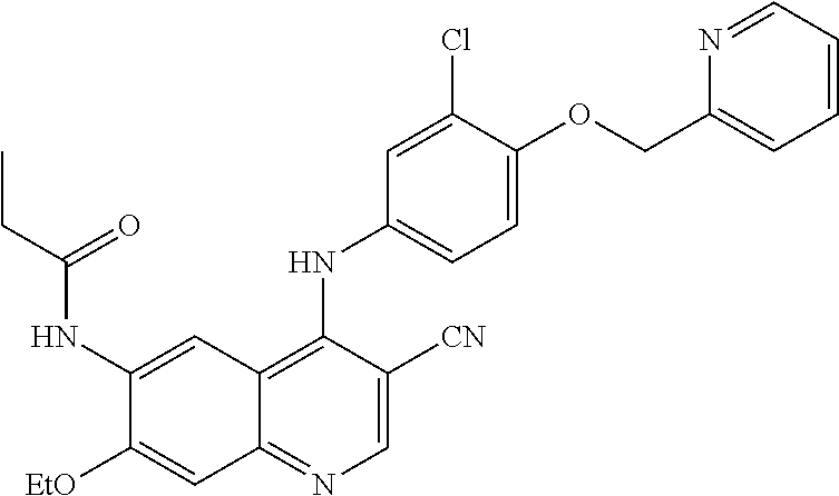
C1(NC(CC)=O)=CC2=C(NC3=CC=C(OCC4=CC=CC=N4)C(Cl)=C3)C([CN])=CN=C2C=C1[OEt]
